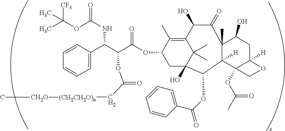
C1=C(C(C(C(OC2C(C)=C3C(C)(C)C(O)(C2)C(OC(C2=CC=CC=C2)=O)C2([H])C(C)(C(=O)C3O)C(O)CC3([H])C2(OC(C)=O)CO3)=O)OC(C[(CH2CH2O)n][CH2O]C)=O)NC(=O)OC(C)([CF3])C)C=CC=C1
